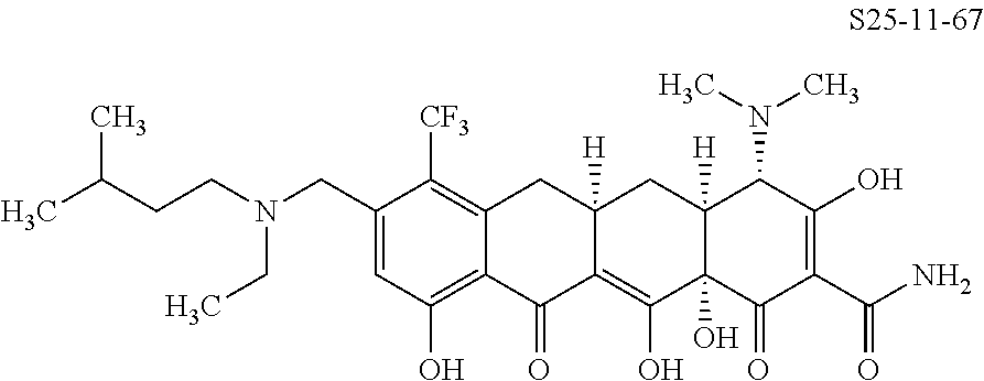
C1(CN(CCC(C)C)CC)=CC(O)=C2C(=C1[CF3])CC1([H])C(=C(O)C3(O)C([H])(C1)C(N(C)C)C(O)=C(C(N)=O)C3=O)C2=O
